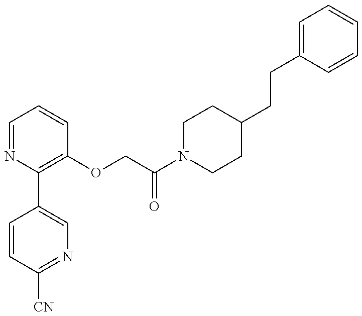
C1=CC([CN])=NC=C1C1=C(OCC(N2CCC(CCC3=CC=CC=C3)CC2)=O)C=CC=N1
